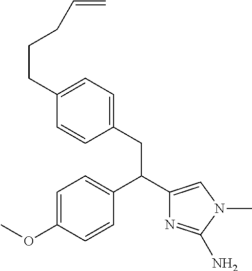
C1=C(OC)C=CC(C(C2=CN(C)C(N)=N2)CC2=CC=C(CCCC=C)C=C2)=C1
